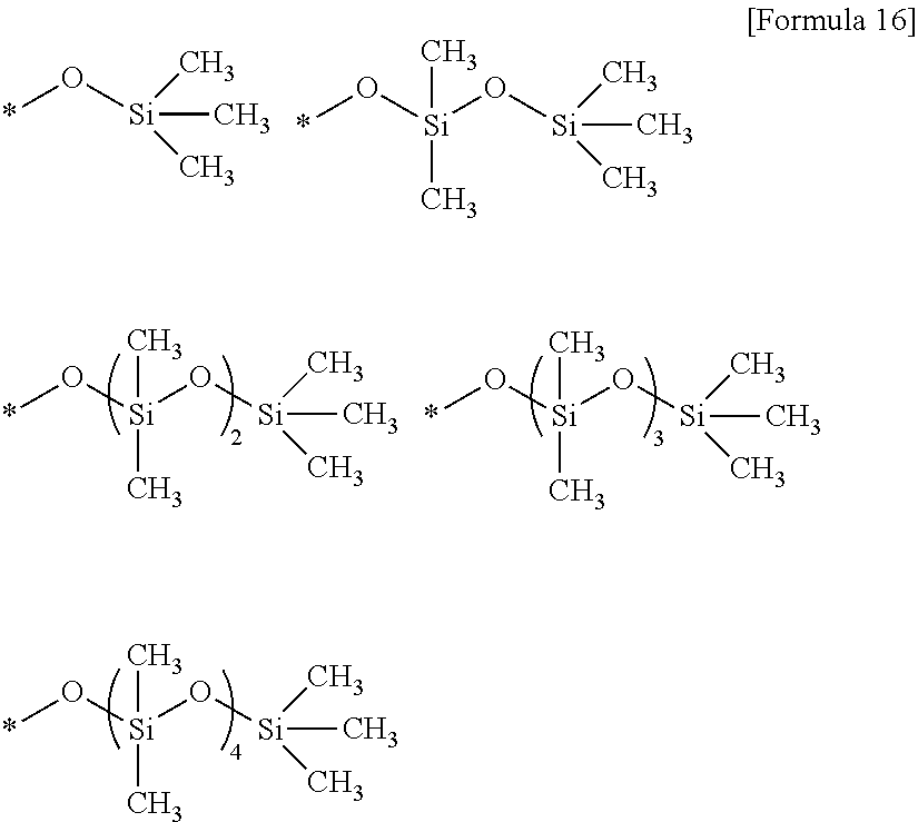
C[Si](C)(C)O[Si](C)(C)O*.C[Si](C)(C)O*.C[Si](C)(C)O[Si](C)(C)O*.C[Si](C)(C)O[Si](C)(C)O*.C[Si](C)(C)O[Si](C)(C)O*
